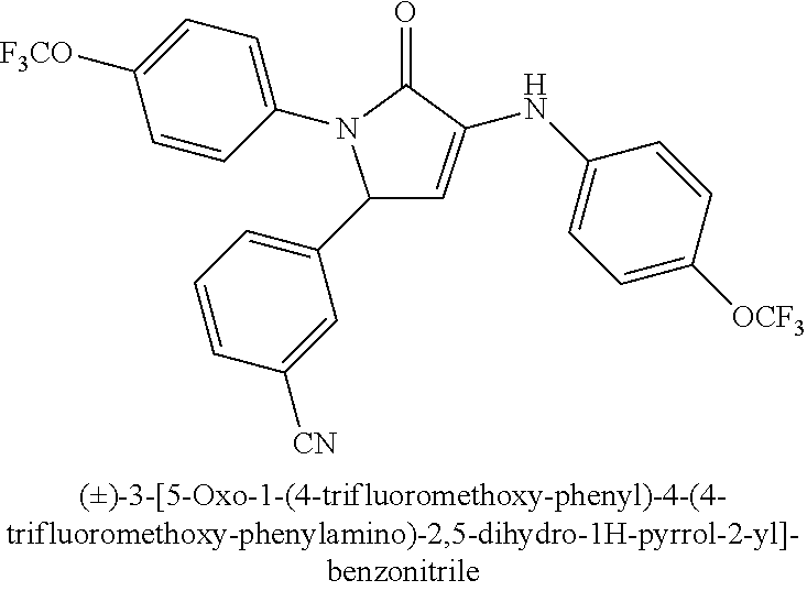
C1(C2=CC=CC([CN])=C2)C=C(NC2=CC=C([OCF3])C=C2)C(=O)N1C1=CC=C([OCF3])C=C1
